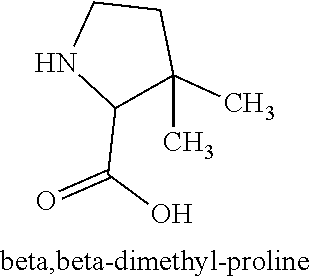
C1(C(O)=O)C(C)(C)CCN1
